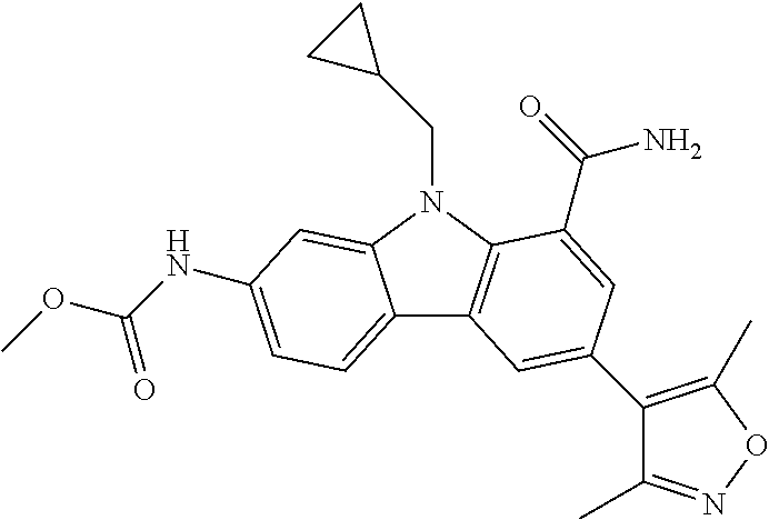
C12=CC=C(NC(OC)=O)C=C1N(CC1CC1)C1=C2C=C(C2=C(C)ON=C2C)C=C1C(=O)N
